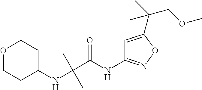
O1CCC(NC(C(NC2=NOC(C(C)(COC)C)=C2)=O)(C)C)CC1
